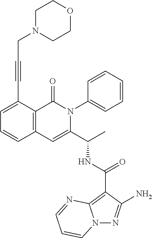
N12N=C(N)C(C(NC(C3=CC4=C(C(=O)N3C3=CC=CC=C3)C(C#CCN3CCOCC3)=CC=C4)C)=O)=C1N=CC=C2
